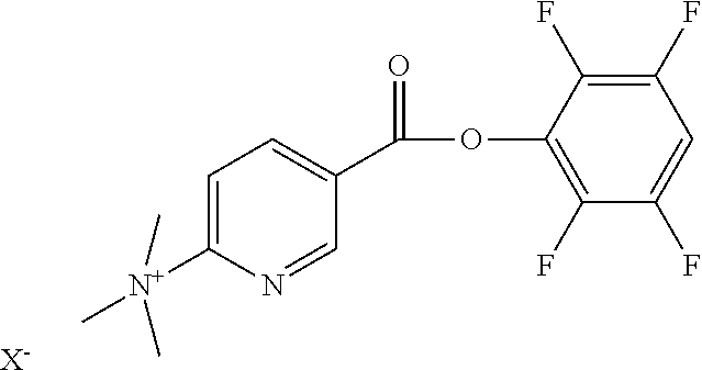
N1=CC(C(OC2=C(F)C(F)=CC(F)=C2F)=O)=CC=C1[N+](C)(C)C.[X-]
